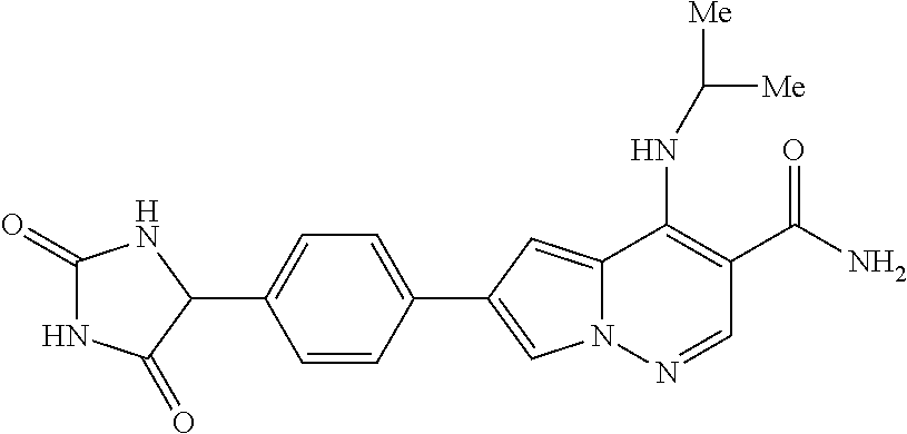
N12C(=CC(C3=CC=C(C4NC(=O)NC4=O)C=C3)=C1)C(NC([Me])[Me])=C(C(N)=O)C=N2
